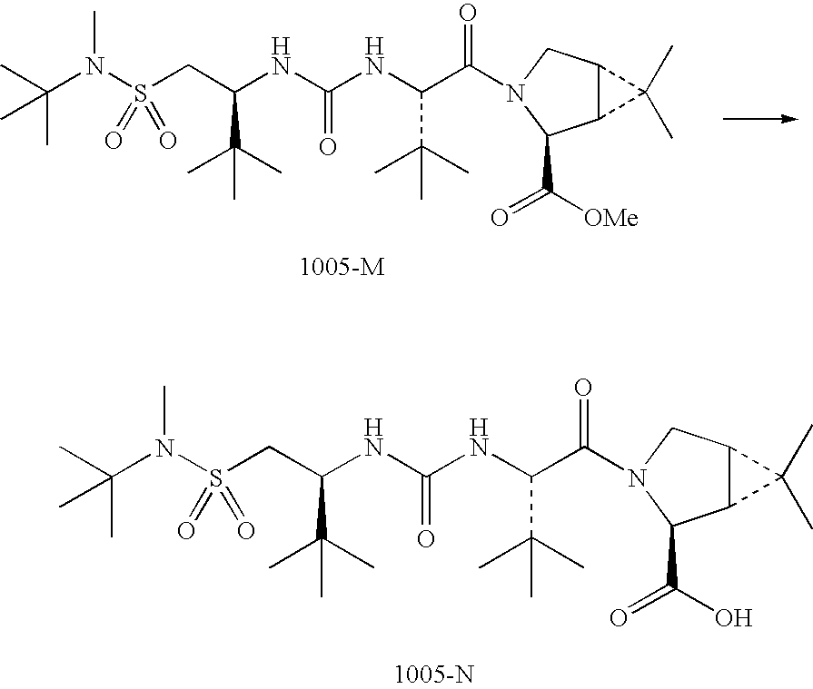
C(NC(NC(C(=O)N1CC2C(C1C([OMe])=O)C2(C)C)C(C)(C)C)=O)(CS(N(C(C)(C)C)C)(=O)=O)C(C)(C)C.C(NC(NC(C(=O)N1CC2C(C1C(O)=O)C2(C)C)C(C)(C)C)=O)(CS(N(C(C)(C)C)C)(=O)=O)C(C)(C)C
